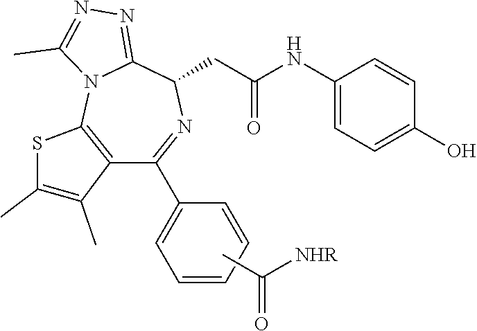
CC([NHR])=O.C1(NC(CC2N=C(C3=CC=CC=C3)C3=C(N4C2=NN=C4C)SC(C)=C3C)=O)=CC=C(O)C=C1
